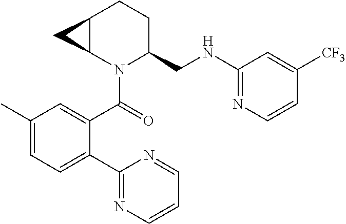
C1(C(=O)N2C(CNC3=NC=CC([CF3])=C3)CCC3C2C3)=CC(C)=CC=C1C1=NC=CC=N1
